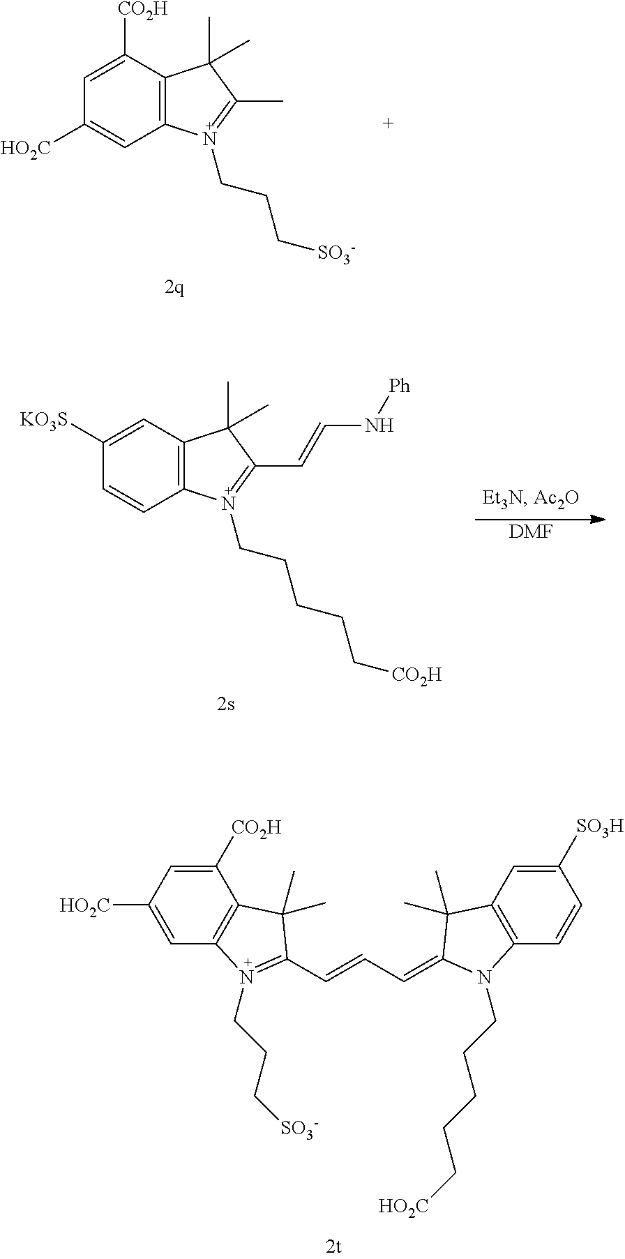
C1([CO2H])=CC([HO2C])=CC2=C1C(C)(C)C(C=CC=C1N(CCCCC[HO2C])C3=C(C=C([SO3H])C=C3)C1(C)C)=N2CCC[SO3-].C1([CO2H])=CC([HO2C])=CC2=C1C(C)(C)C(C)=N2CCC[SO3-].C1=C([KO3S])C=CC2=C1C(C)(C)C(C=CN[Ph])=N2CCCCC[CO2H].[DMF]
